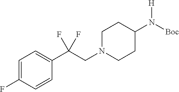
C1=C(F)C=CC(C(CN2CCC(N([Boc])[H])CC2)(F)F)=C1
